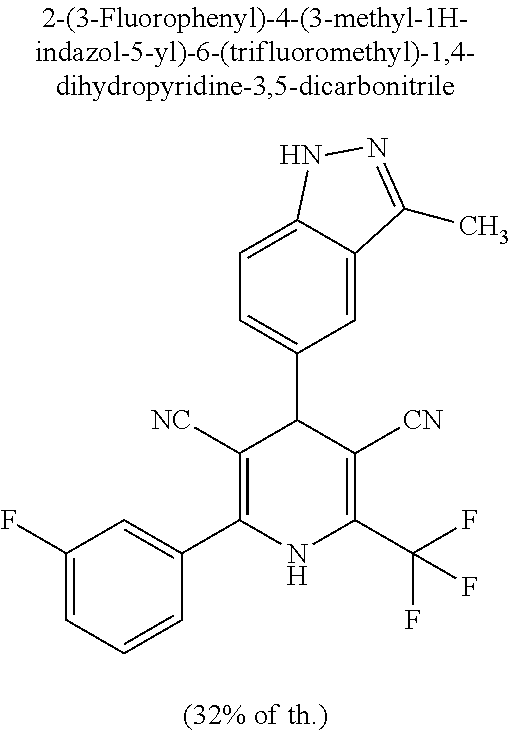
C1=C2C(=CC=C1C1C([NC])=C(C3=CC(F)=CC=C3)NC(C(F)(F)F)=C1[CN])NN=C2C
